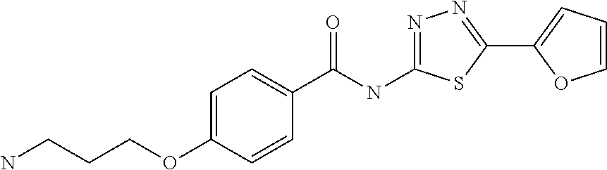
C1=C(OCCCN)C=CC(C(=O)NC2=NN=C(C3=CC=CO3)S2)=C1
